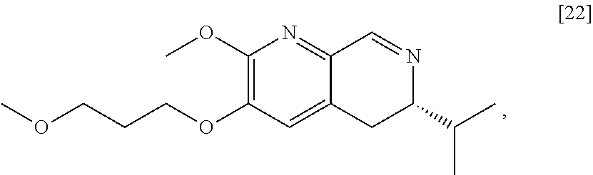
C1(OC)=C(OCCCOC)C=C2C(=N1)C=NC(C(C)C)C2
